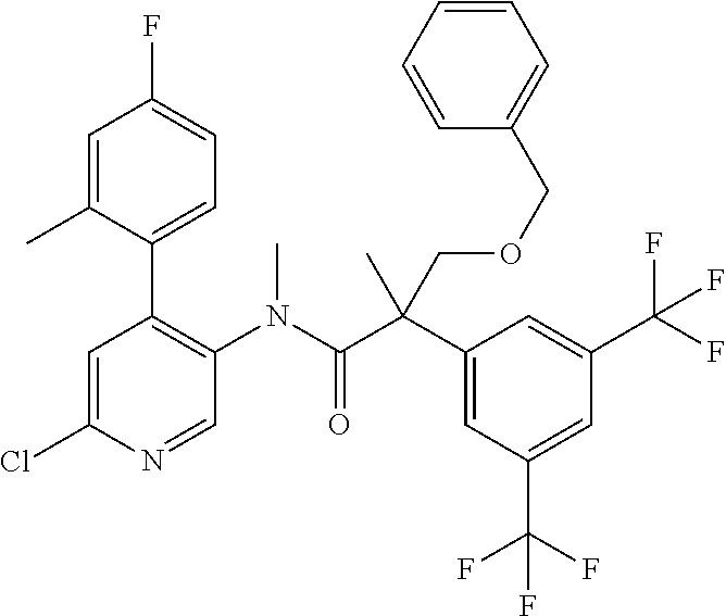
CC(C1=CC(C(F)(F)F)=CC(C(F)(F)F)=C1)(C(=O)N(C)C1=C(C2=CC=C(F)C=C2C)C=C(Cl)N=C1)COCC1=CC=CC=C1
